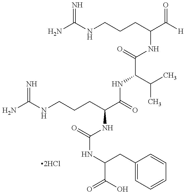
NC(NCCCC(C(=O)NC(C(=O)NC(C([H])=O)CCCNC(N)=N)C(C)C)NC(NC(C(O)=O)CC1=CC=CC=C1)=O)=N
